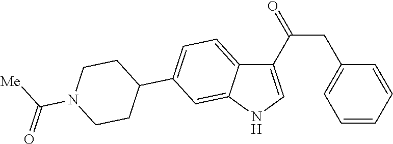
C1(C(CC2=CC=CC=C2)=O)=CNC2=CC(C3CCN(C([Me])=O)CC3)=CC=C12
